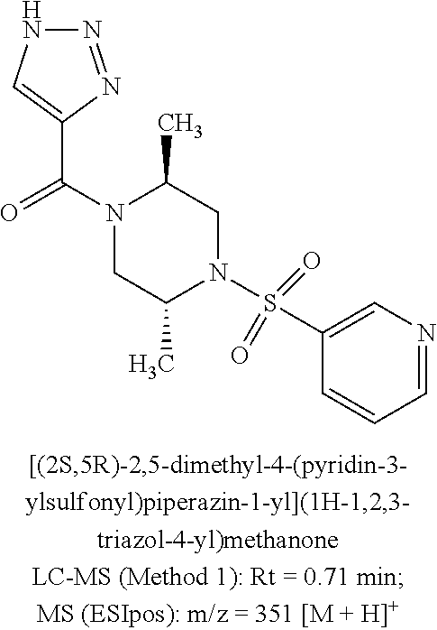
N1(C(C2=CNN=N2)=O)CC(C)N(S(C2=CN=CC=C2)(=O)=O)CC1C
